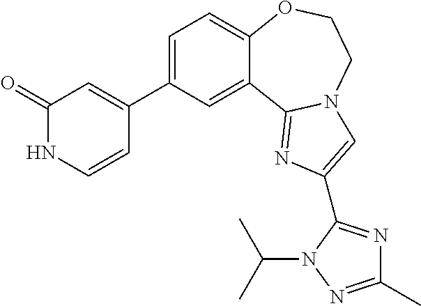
C1=C(C2=CC(=O)NC=C2)C=C2C(=C1)OCCN1C2=NC(C2=NC(C)=NN2C(C)C)=C1
